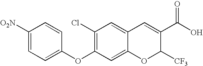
C1(Cl)=C(OC2=CC=C([O2N])C=C2)C=C2C(=C1)C=C(C(O)=O)C([CF3])O2
